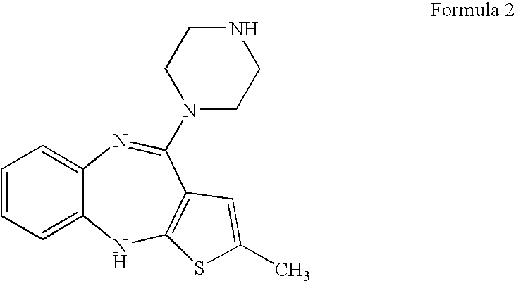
C1=CC=C2C(=C1)N=C(N1CCNCC1)C1=C(N2)SC(C)=C1
